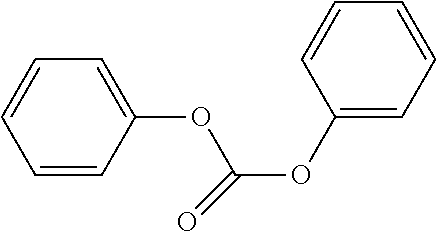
C1=CC=CC=C1OC(=O)OC1=CC=CC=C1
